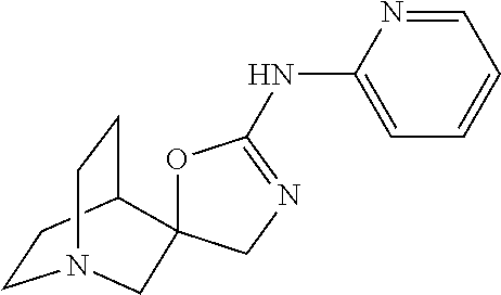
C1=NC(NC2=NCC3(O2)C2CCN(CC2)C3)=CC=C1
